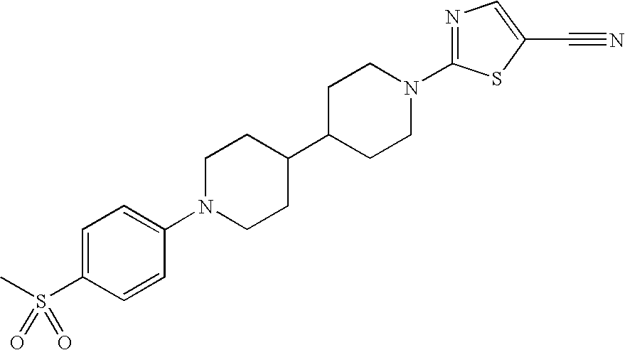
C1=C(S(C)(=O)=O)C=CC(N2CCC(C3CCN(C4=NC=C(C#N)S4)CC3)CC2)=C1
